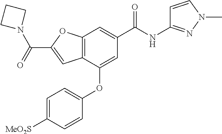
C12=C(C(OC3=CC=C([MeO2S])C=C3)=CC(C(NC3=NN(C)C=C3)=O)=C1)C=C(C(N1CCC1)=O)O2
